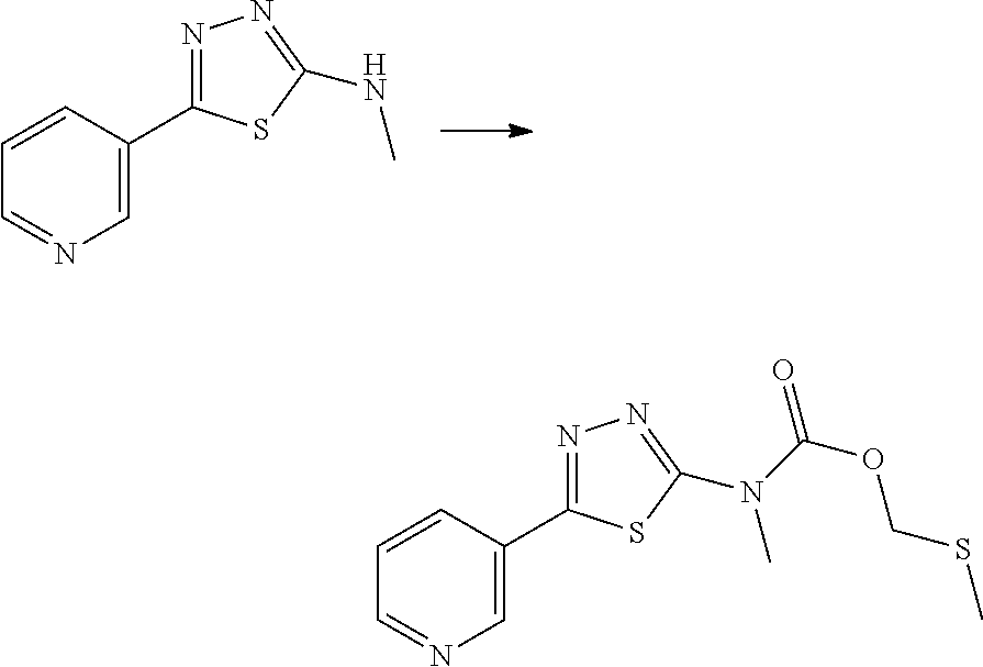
C1=NC=C(C2=NN=C(NC)S2)C=C1.C1=NC=C(C2=NN=C(N(C)C(OCSC)=O)S2)C=C1
